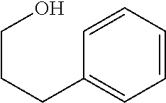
C1=CC=CC=C1CCCO
